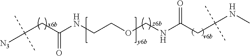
C(CC(NCCOCNC(CC(NC)(C)C)=O)=O)([N3])(C)C
